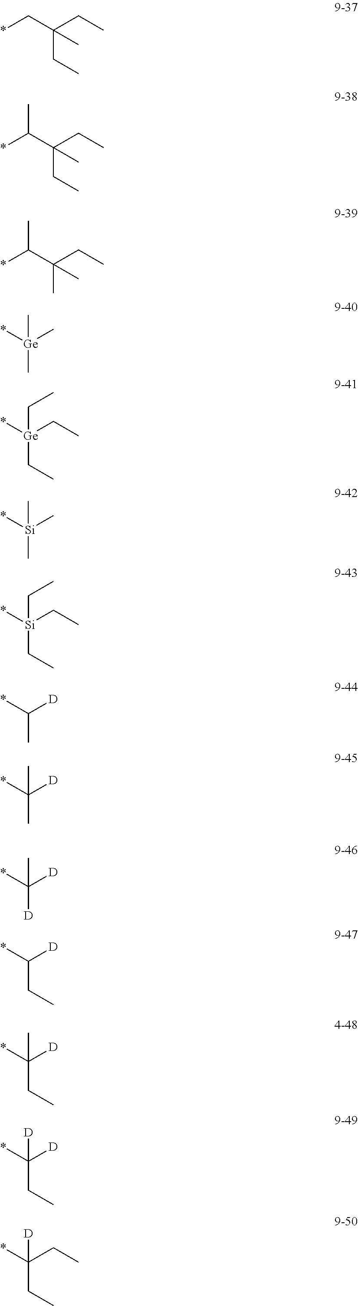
*CC(CC)(CC)C.*C(C(CC)(CC)C)C.*C(C(CC)(C)C)C.[Ge](C)(C)(C)*.[Ge](CC)(CC)(CC)*.[Si](C)(C)(C)*.[Si](CC)(CC)(CC)*.*C([D])C.*C([D])(C)C.*C([D])([D])C.*C([D])CC.*C([D])(CC)C.*C([D])(CC)[D].*C(CC)(CC)[D]
